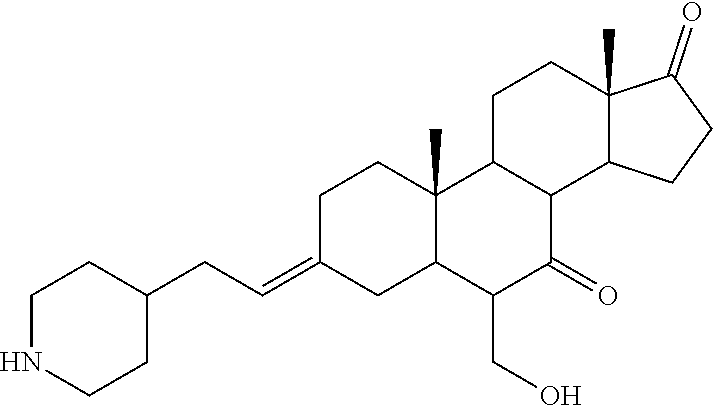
C1C(=CCC2CCNCC2)CC2C(C)(C1)C1C(C(=O)C2CO)C2C(C)(CC1)C(=O)CC2
